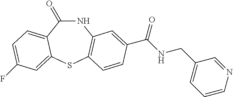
C1(=O)NC2=C(SC3=CC(F)=CC=C13)C=CC(C(NCC1=CC=CN=C1)=O)=C2
